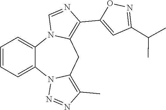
C1=CC=C2C(=C1)N1C(=C(C3=CC(C(C)C)=NO3)N=C1)CC1=C(C)N=NN21
